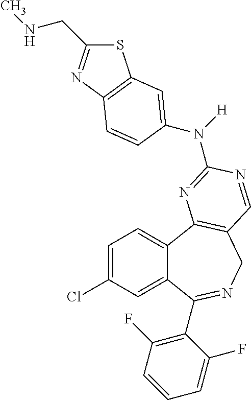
C12=CC(Cl)=CC=C1C1=C(CN=C2C2=C(F)C=CC=C2F)C=NC(N([H])C2=CC3=C(N=C(CNC)S3)C=C2)=N1
